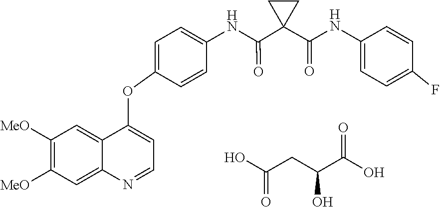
C1([MeO])=C([MeO])C=C2C(=C1)C(OC1=CC=C(NC(C3(C(=O)NC4=CC=C(F)C=C4)CC3)=O)C=C1)=CC=N2.OC(CC(C(=O)O)O)=O
